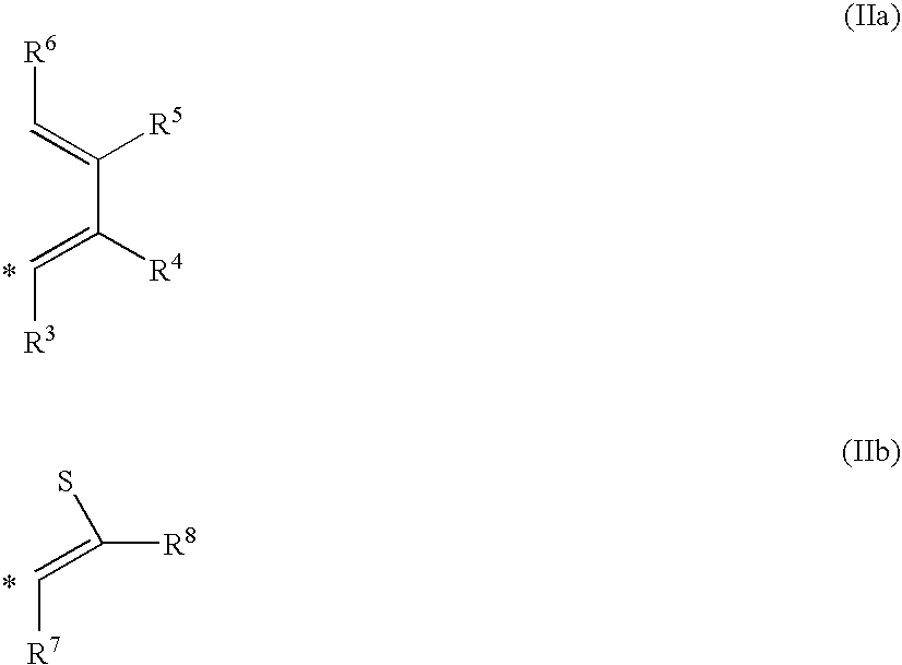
C(C([R4])=C[R3])(=C[R6])[R5].C([R8])(S)=C[R7]
